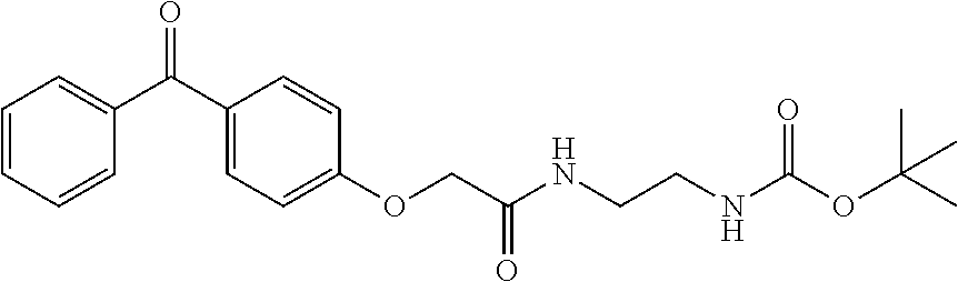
C1=CC=CC(C(C2=CC=C(OCC(NCCNC(=O)OC(C)(C)C)=O)C=C2)=O)=C1
